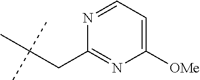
C1(CC(C)(C)C)=NC([OMe])=CC=N1
